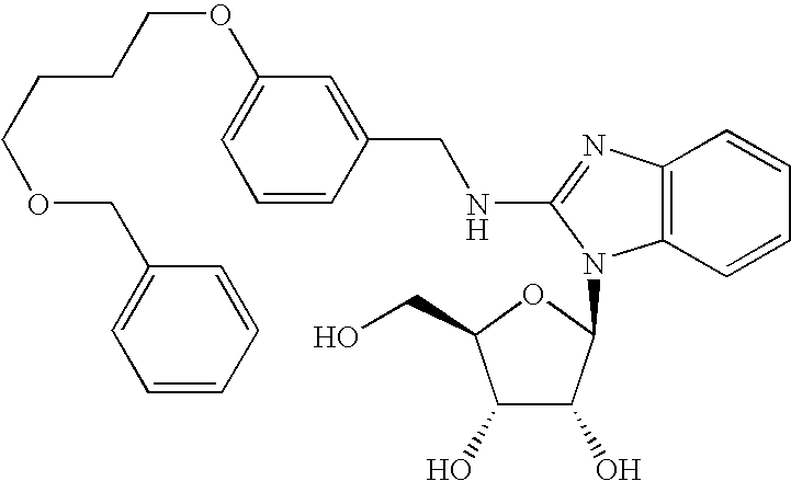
C1=C(OCCCCOCC2=CC=CC=C2)C=C(CNC2=NC3=C(C=CC=C3)N2C2C(O)C(O)C(CO)O2)C=C1
